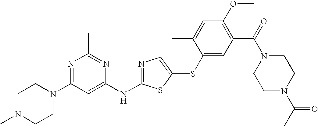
N1=C(N2CCN(C)CC2)C=C(NC2=NC=C(SC3=CC(C(=O)N4CCN(C(C)=O)CC4)=C(OC)C=C3C)S2)N=C1C
